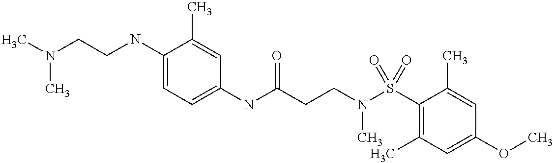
C1(NC(CCN(S(C2=C(C)C=C(OC)C=C2C)(=O)=O)C)=O)=CC=C(NCCN(C)C)C(C)=C1
